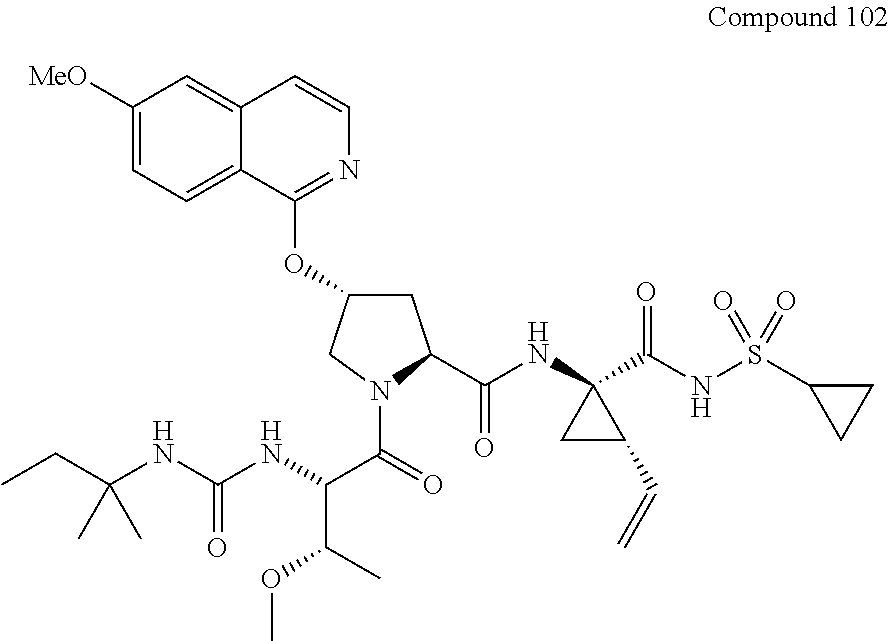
C1C(OC2=NC=CC3=CC([MeO])=CC=C23)CN(C(=O)C(NC(NC(CC)(C)C)=O)C(C)OC)C1C(NC1(C(NS(C2CC2)(=O)=O)=O)CC1C=C)=O
